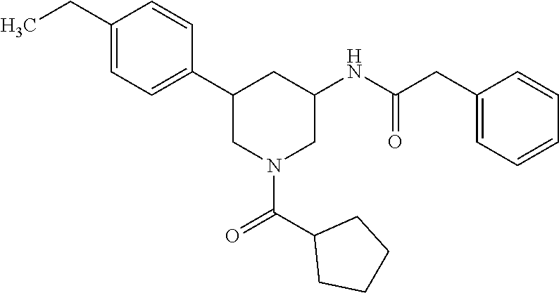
C1(CC)=CC=C(C2CN(C(=O)C3CCCC3)CC(NC(CC3=CC=CC=C3)=O)C2)C=C1
